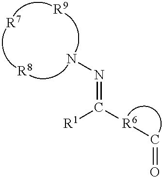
NN=C([R6]C=O)[R1].[R7].[R8].[R9]
